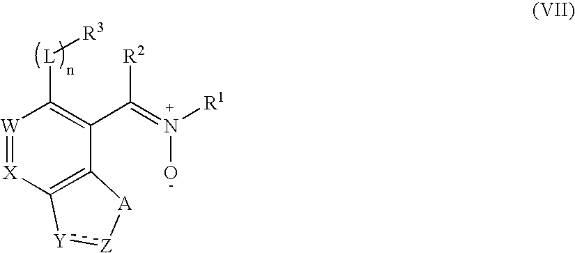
[W]1=[X]C2=C(C(C(=N([R1])O)[R2])=C1[L][R3])[A][Z]:[Y]2
